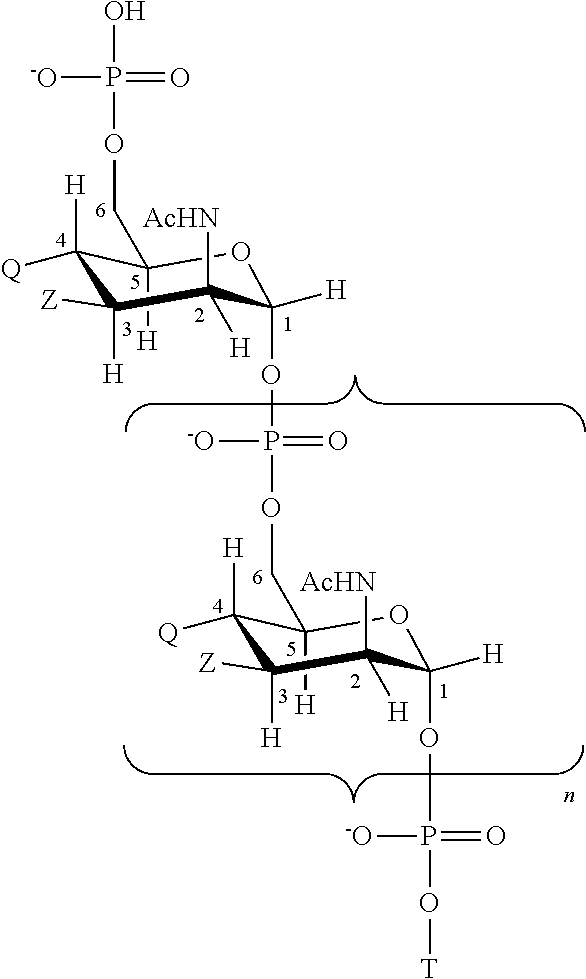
C1([H])(COP(O)(=O)[-O])C([Q])([H])C([Z])([H])C([AcHN])([H])C([H])(OP(OCC2([H])C([Q])([H])C([Z])([H])C([AcHN])([H])C([H])(OP(O[T])(=O)[-O])O2)(=O)[-O])O1
